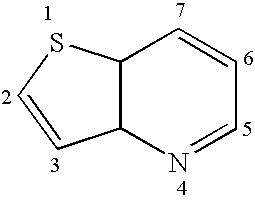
N1=CC=CC2C1C=CS2
